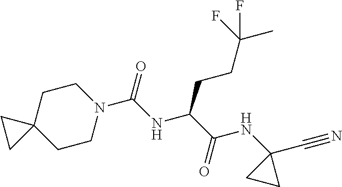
C1CN(C(NC(C(NC2(C#N)CC2)=O)CCC(C)(F)F)=O)CCC12CC2
